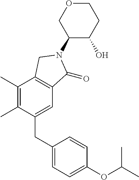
C1(CC2=CC=C(OC(C)C)C=C2)=CC2=C(C(C)=C1C)CN(C1C(O)CCOC1)C2=O
